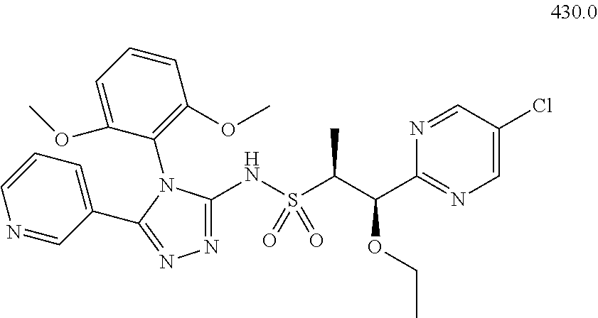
N(S(C(C(C1=NC=C(Cl)C=N1)OCC)C)(=O)=O)C1=NN=C(C2=CC=CN=C2)N1C1=C(OC)C=CC=C1OC
